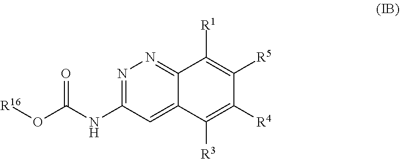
N(C1=NN=C2C(=C1)C([R3])=C([R4])C([R5])=C2[R1])C(O[R16])=O
